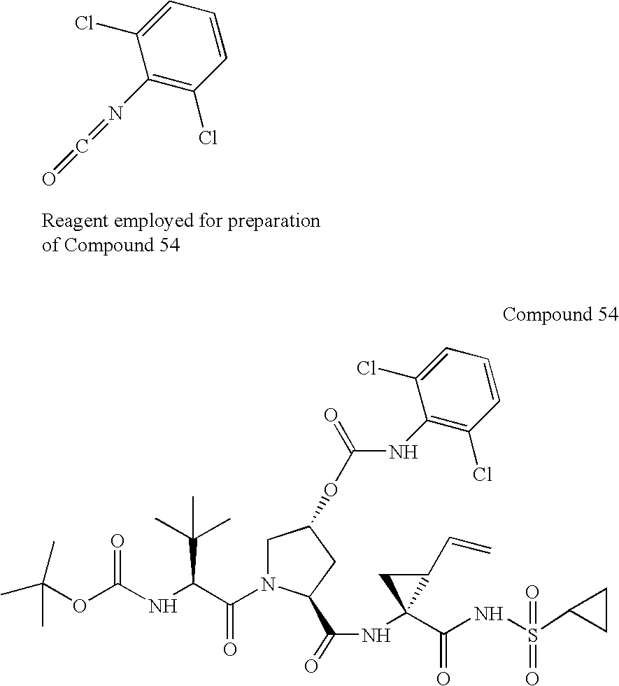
N(=C=O)C1=C(Cl)C=CC=C1Cl.CC(OC(NC(C(N1CC(OC(NC2=C(Cl)C=CC=C2Cl)=O)CC1C(=O)NC1(C(=O)NS(=O)(C2CC2)=O)C(C=C)C1)=O)C(C)(C)C)=O)(C)C
